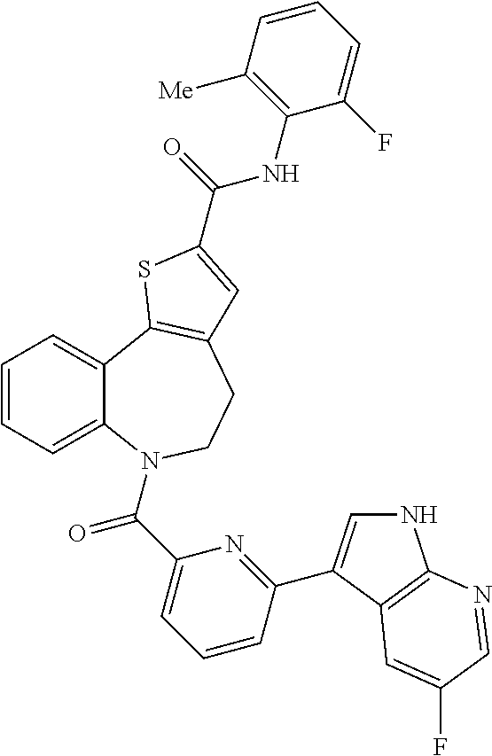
C1=CC=C2C(=C1)C1=C(CCN2C(C2=CC=CC(C3=CNC4=C3C=C(F)C=N4)=N2)=O)C=C(C(=O)NC2=C([Me])C=CC=C2F)S1
